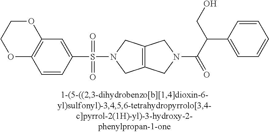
C1(S(N2CC3=C(C2)CN(C(C(CO)C2=CC=CC=C2)=O)C3)(=O)=O)=CC2=C(C=C1)OCCO2
